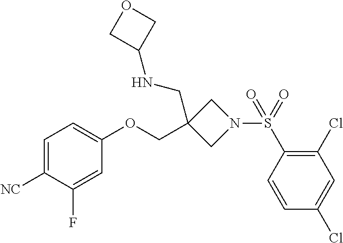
C1=C([NC])C(F)=CC(OCC2(CNC3COC3)CN(S(C3=C(Cl)C=C(Cl)C=C3)(=O)=O)C2)=C1
